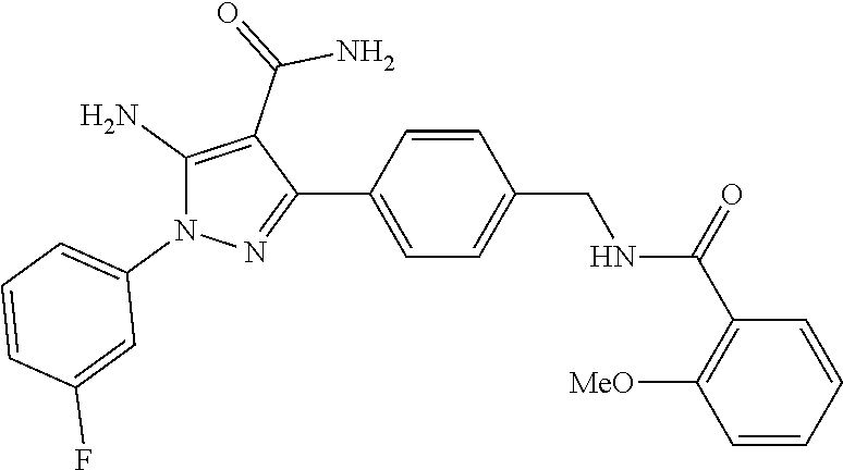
C1=CC(C2=NN(C3=CC=CC(F)=C3)C(N)=C2C(N)=O)=CC=C1CNC(=O)C1=C([MeO])C=CC=C1
